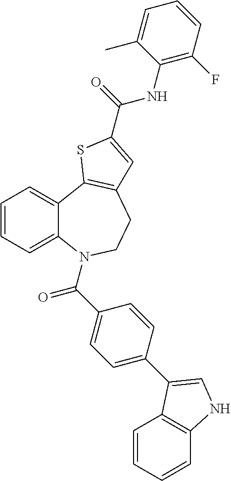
C1=CC=C2C(=C1)C1=C(CCN2C(C2=CC=C(C3=CNC4=C3C=CC=C4)C=C2)=O)C=C(C(NC2=C(F)C=CC=C2C)=O)S1
